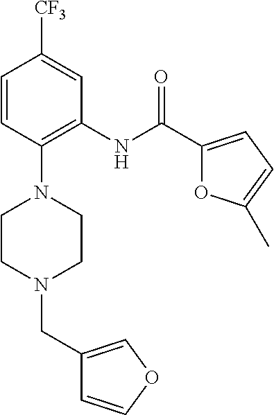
C1=CC(N2CCN(CC3=COC=C3)CC2)=C(NC(C2=CC=C(C)O2)=O)C=C1[CF3]
